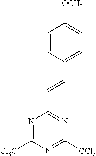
N1=C(C=CC2=CC=C([OCH3])C=C2)N=C([Cl3C])N=C1[CCl3]
